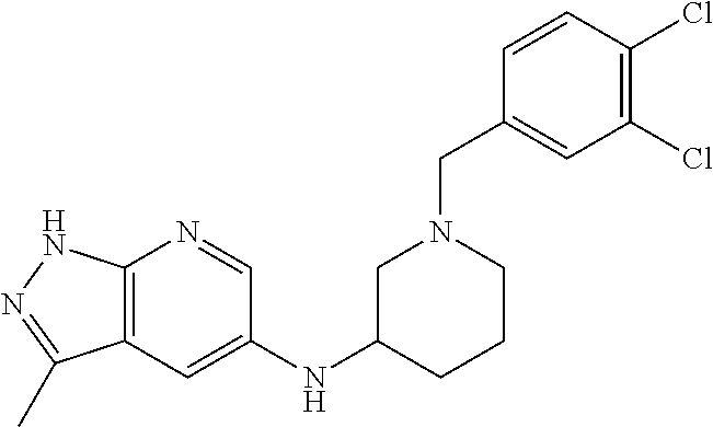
C12=C(C=C(NC3CCCN(CC4=CC(Cl)=C(Cl)C=C4)C3)C=N1)C(C)=NN2
